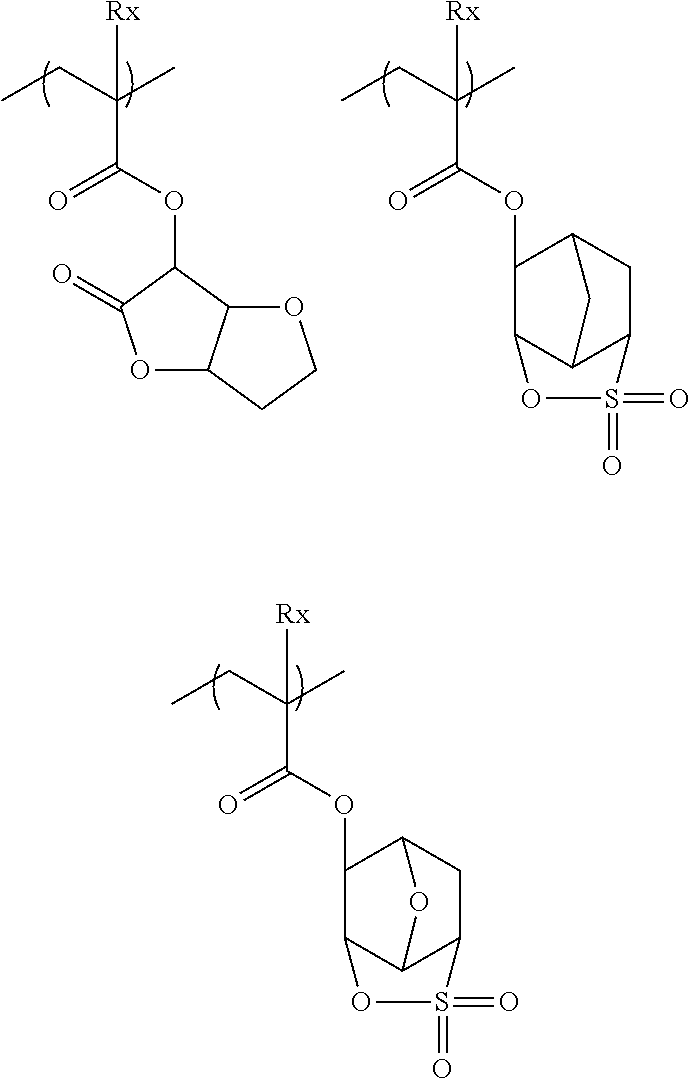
CCC(C)(C(OC1C(=O)OC2C1OCC2)=O)[Rx].CCC(C)(C(OC1C2C3C(CC1C3)S(=O)(=O)O2)=O)[Rx].CCC(C)(C(OC1C2C3C(CC1O3)S(=O)(=O)O2)=O)[Rx]
